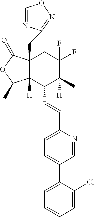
C1(C=CC2=CC=C(C3=CC=CC=C3Cl)C=N2)C2([H])C(CC3=NOC=N3)(CC(F)(F)C1(C)[H])C(=O)OC2C
